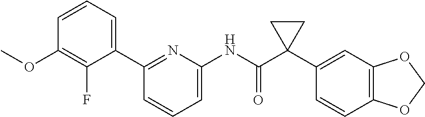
C1(C2=CC=CC(OC)=C2F)=NC(NC(C2(C3=CC4=C(C=C3)OCO4)CC2)=O)=CC=C1
